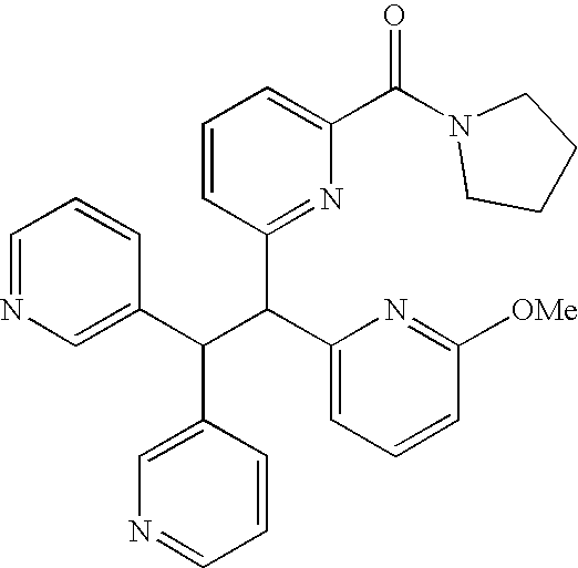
C1=NC=C(C(C(C2=CC=CC([OMe])=N2)C2=NC(C(N3CCCC3)=O)=CC=C2)C2=CN=CC=C2)C=C1
